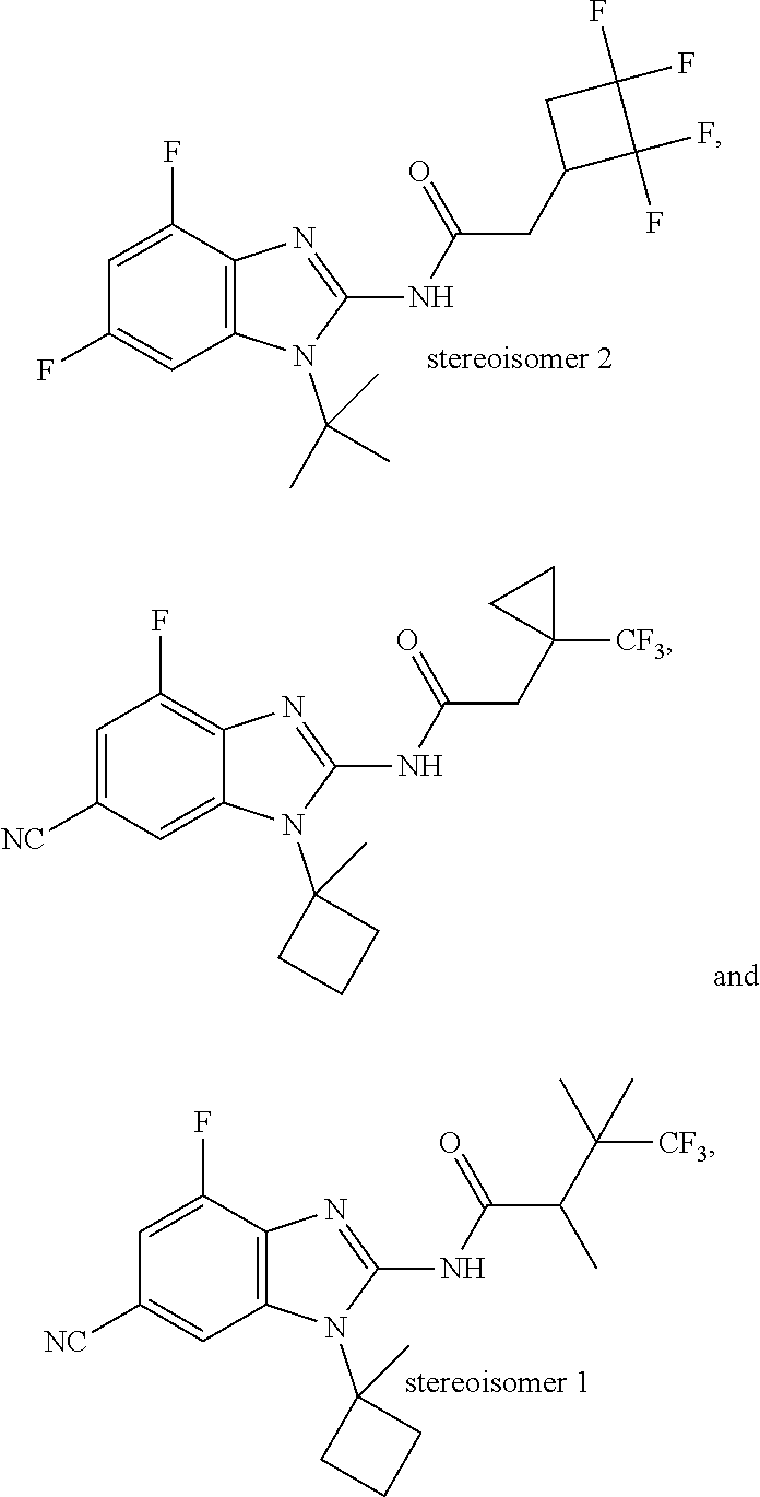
C1(F)=CC(F)=CC2=C1N=C(NC(CC1C(F)(F)C(F)(F)C1)=O)N2C(C)(C)C.C1(F)=C2C(=CC([NC])=C1)N(C1(C)CCC1)C(NC(CC1([CF3])CC1)=O)=N2.C1(F)=CC([NC])=CC2=C1N=C(NC(C(C([CF3])(C)C)C)=O)N2C1(C)CCC1
